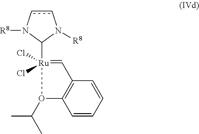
C1([Ru]2(Cl)(Cl)=CC3=C(C=CC=C3)O2C(C)C)N([R8])ccN1[R8]
